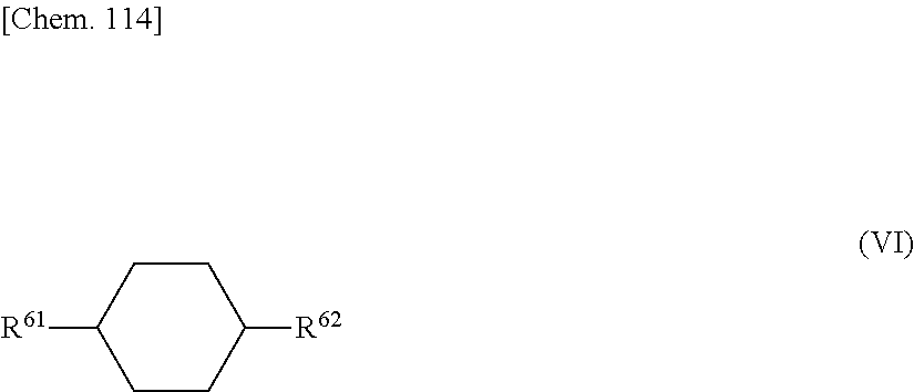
[R61]C1CCC([R62])CC1
